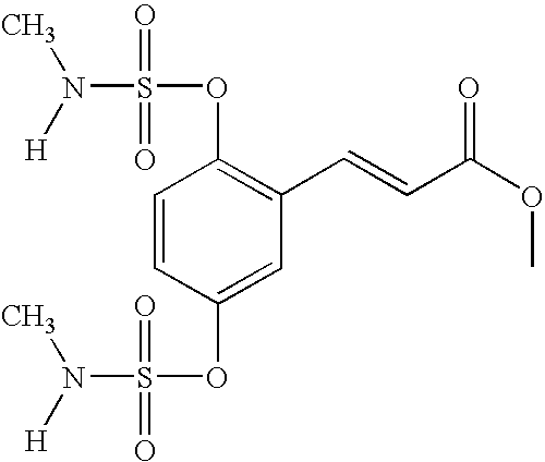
C1=CC(OS(N([H])C)(=O)=O)=C(C=CC(OC)=O)C=C1OS(N([H])C)(=O)=O
